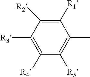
C1([R4])=C([R3])C([R2])=C([R1])C(C)=C1[R5]
